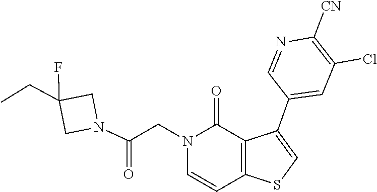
N1=CC(C2=CSC3=C2C(=O)N(CC(N2CC(CC)(F)C2)=O)C=C3)=CC(Cl)=C1[CN]
